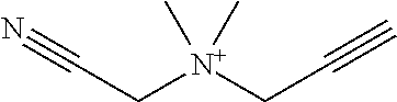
C([N+](CC#C)(C)C)C#N
